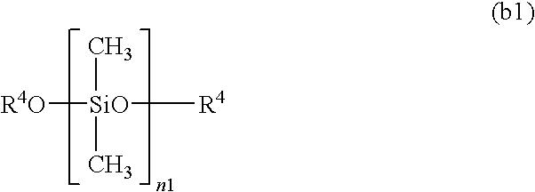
C[SiO](C)([R4O])[R4]
